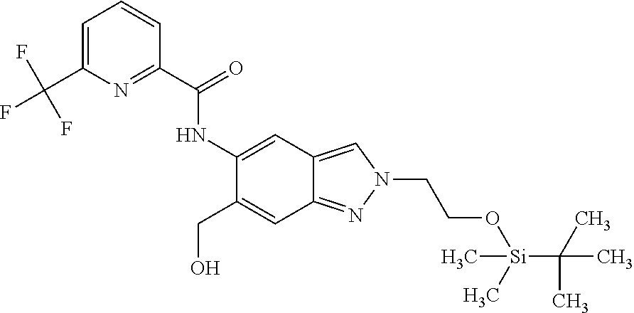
C1(NC(C2=NC(C(F)(F)F)=CC=C2)=O)=CC2=CN(CCO[Si](C(C)(C)C)(C)C)N=C2C=C1CO
